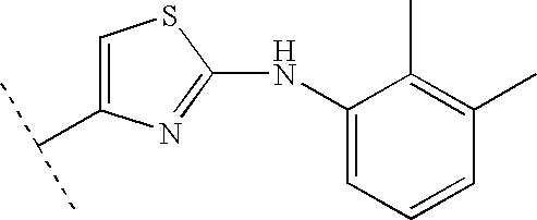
C1(NC2=CC=CC(C)=C2C)=NC(C(C)C)=CS1
